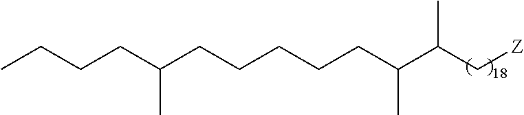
C(CCCCCC(C(C[Z])C)C)(CCCC)C
